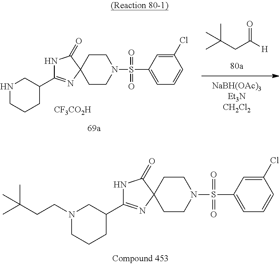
C1(C2=NC3(C(=O)N2)CCN(S(C2=CC=CC(Cl)=C2)(=O)=O)CC3)CN(CCC(C)(C)C)CCC1.C1(C2=NC3(C(=O)N2)CCN(S(C2=CC=CC(Cl)=C2)(=O)=O)CC3)CNCCC1.[CF3CO2H].[H]C(CC(C)(C)C)=O
